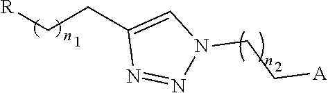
[R]CCC1=CN(CC[A])N=N1
